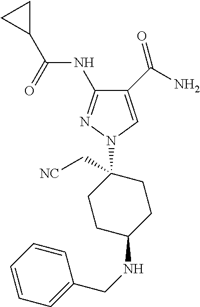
C1(C(N)=O)=CN(C2(C[NC])CCC(NCC3=CC=CC=C3)CC2)N=C1NC(C1CC1)=O
